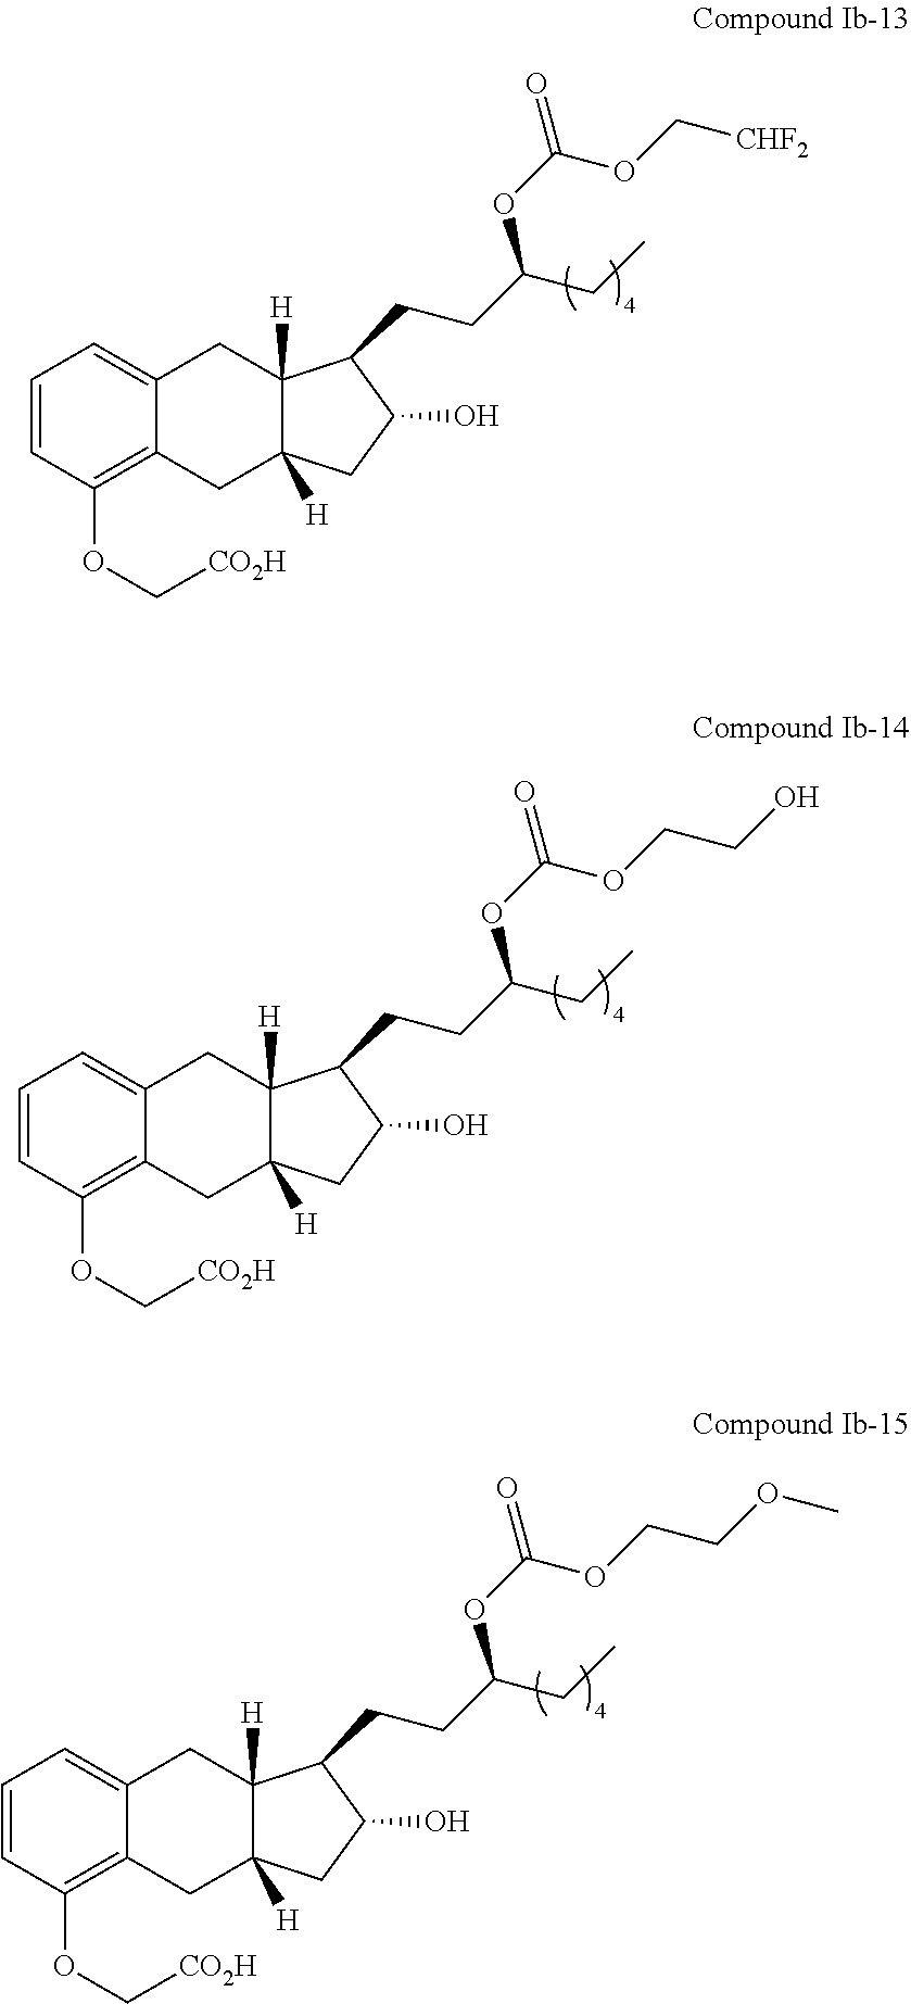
C1=CC(OC[CO2H])=C2C(=C1)CC1([H])C([H])(C2)CC(O)C1CCC(CC)OC(=O)OC[CHF2].C1=CC(OC[CO2H])=C2C(=C1)CC1([H])C([H])(C2)CC(O)C1CCC(CC)OC(=O)OCCO.C1=CC(OC[CO2H])=C2C(=C1)CC1([H])C([H])(C2)CC(O)C1CCC(CC)OC(=O)OCCOC
